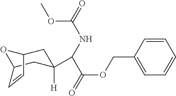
C1=CC(COC(=O)C(NC(=O)OC)C2([H])CC3OC(C2)C=C3)=CC=C1
